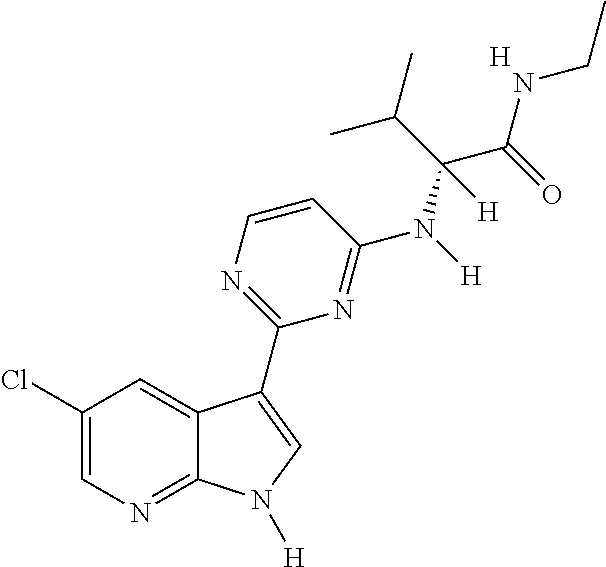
C1=CN=C(C2=CN([H])C3=NC=C(Cl)C=C32)N=C1N(C(C(NCC)=O)(C(C)C)[H])[H].[H]
